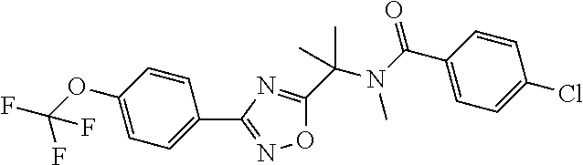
C1(C(=O)N(C(C2=NC(C3=CC=C(OC(F)(F)F)C=C3)=NO2)(C)C)C)=CC=C(Cl)C=C1
